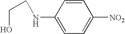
OCCNC1=CC=C([NO2])C=C1
